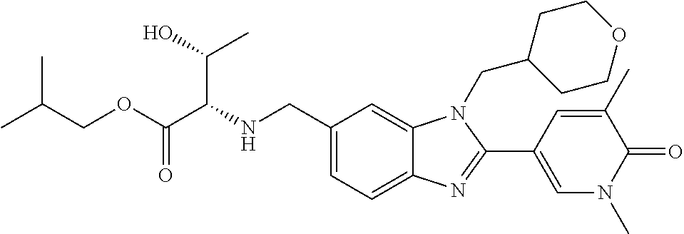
C1(CNC(C(OCC(C)C)=O)C(C)O)=CC=C2C(=C1)N(CC1CCOCC1)C(C1=CN(C)C(=O)C(C)=C1)=N2
